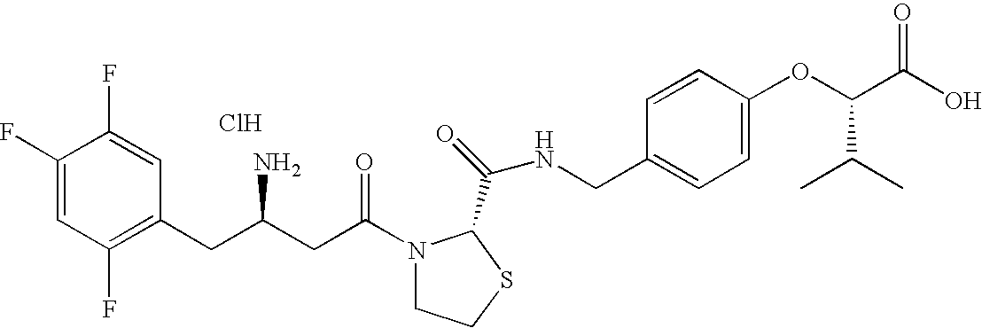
Cl.C1(F)=CC(F)=C(CC(CC(=O)N2CCSC2C(=O)NCC2=CC=C(OC(C(O)=O)C(C)C)C=C2)N)C=C1F
